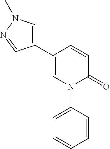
C1=C(C2=CN(C)N=C2)C=CC(=O)N1C1=CC=CC=C1
